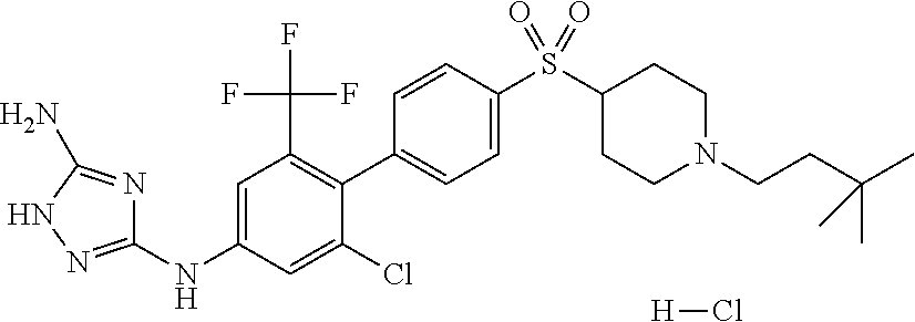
C1=CC(S(C2CCN(CCC(C)(C)C)CC2)(=O)=O)=CC=C1C1=C(C(F)(F)F)C=C(NC2=NNC(N)=N2)C=C1Cl.[H]Cl
